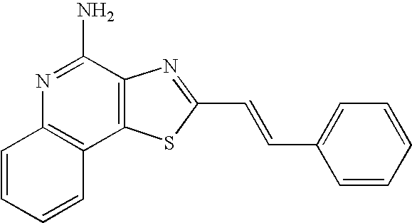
N1=C(N)C2=C(C3=C1C=CC=C3)SC(C=CC1=CC=CC=C1)=N2
